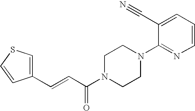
C1(C=CC(N2CCN(C3=NC=CC=C3C#N)CC2)=O)=CSC=C1
